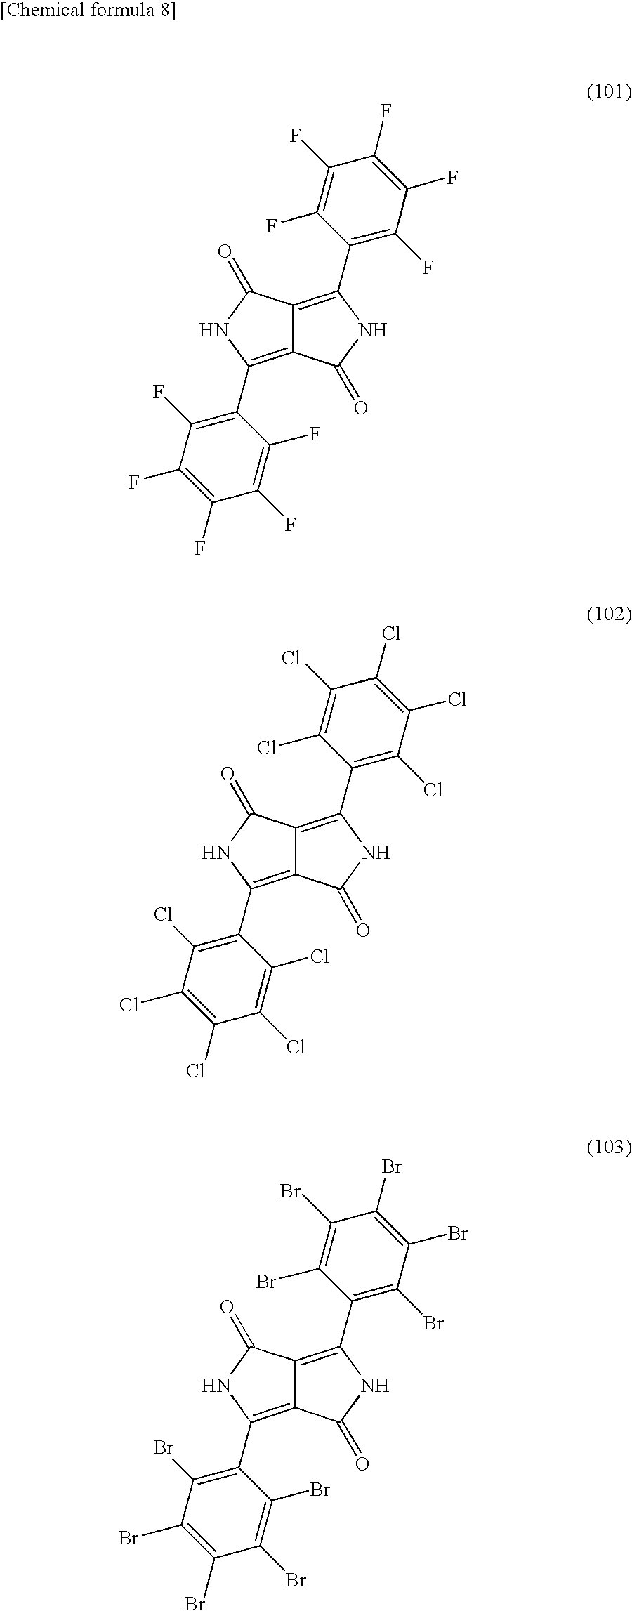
C12=C(C3=C(F)C(F)=C(F)C(F)=C3F)NC(=O)C1=C(C1=C(F)C(F)=C(F)C(F)=C1F)NC2=O.C12=C(C3=C(Cl)C(Cl)=C(Cl)C(Cl)=C3Cl)NC(=O)C1=C(C1=C(Cl)C(Cl)=C(Cl)C(Cl)=C1Cl)NC2=O.C12=C(C3=C(Br)C(Br)=C(Br)C(Br)=C3Br)NC(=O)C1=C(C1=C(Br)C(Br)=C(Br)C(Br)=C1Br)NC2=O
